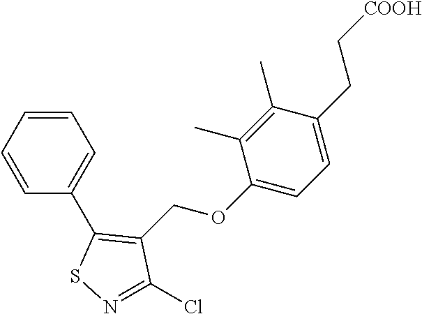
C1(C2=C(COC3=CC=C(CC[COOH])C(C)=C3C)C(Cl)=NS2)=CC=CC=C1
